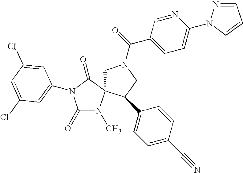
ClC1=CC(N2C(=O)N(C)C3(CN(C(=O)C4=CC=C(N5N=CC=C5)N=C4)CC3C3=CC=C(C#N)C=C3)C2=O)=CC(Cl)=C1
